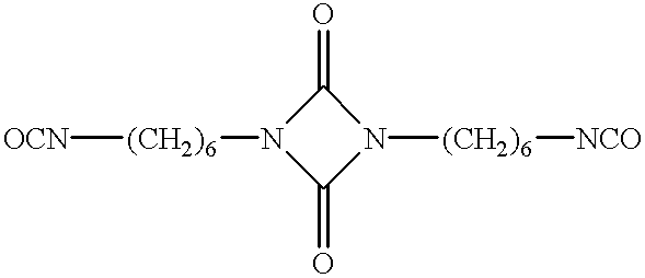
[OCN][(CH2)6]N1C(=O)N([(CH2)6][NCO])C1=O
